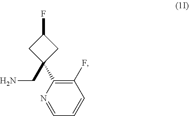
C1(F)=C(C2(CN)CC(F)C2)N=CC=C1
